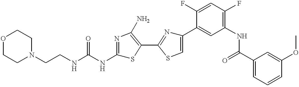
C(CNC(NC1=NC(N)=C(C2=NC(C3=CC(NC(C4=CC=CC(OC)=C4)=O)=C(F)C=C3F)=CS2)S1)=O)N1CCOCC1
